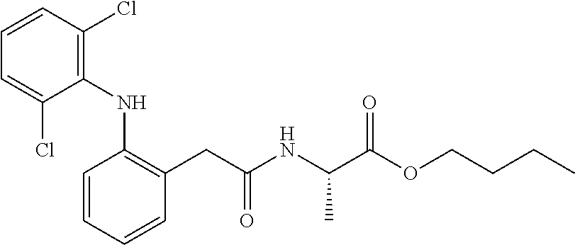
C(C(NC(C(OCCCC)=O)C)=O)C1=C(NC2=C(Cl)C=CC=C2Cl)C=CC=C1
